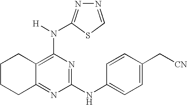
C12=NC(NC3=CC=C(C[CN])C=C3)=NC(N([H])C3=NN=CS3)=C1CCCC2
